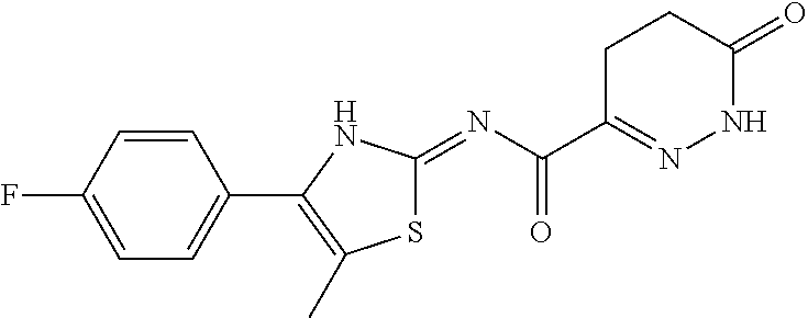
C1=CC(C2=C(C)SC(=NC(C3=NNC(=O)CC3)=O)N2)=CC=C1F
